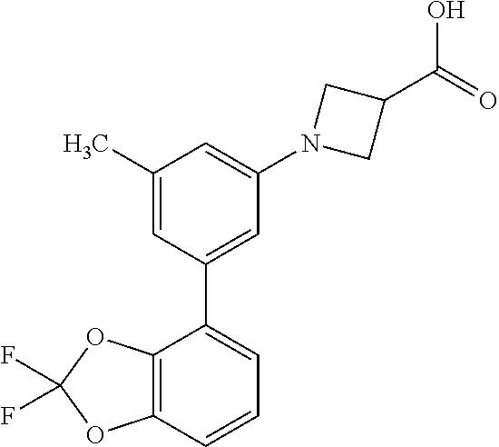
C12=C(C=CC=C1C1=CC(N3CC(C(=O)O)C3)=CC(C)=C1)OC(F)(F)O2
